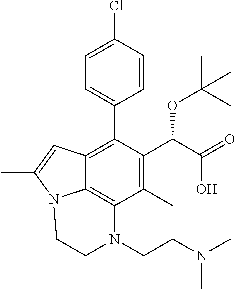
C1=C(Cl)C=CC(C2=C3C4=C(C(C)=C2C(C(O)=O)OC(C)(C)C)N(CCN(C)C)CCN4C(C)=C3)=C1
